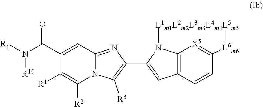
C1(C(N([R1])[R10])=O)=CC2=NC(C3=CC4=C5N3[L1m1L2m2L3m3L4m4L5m5][L6m6]C(=[X5]5)C=C4)=C([R3])N2C([R2])=C1[R1]
